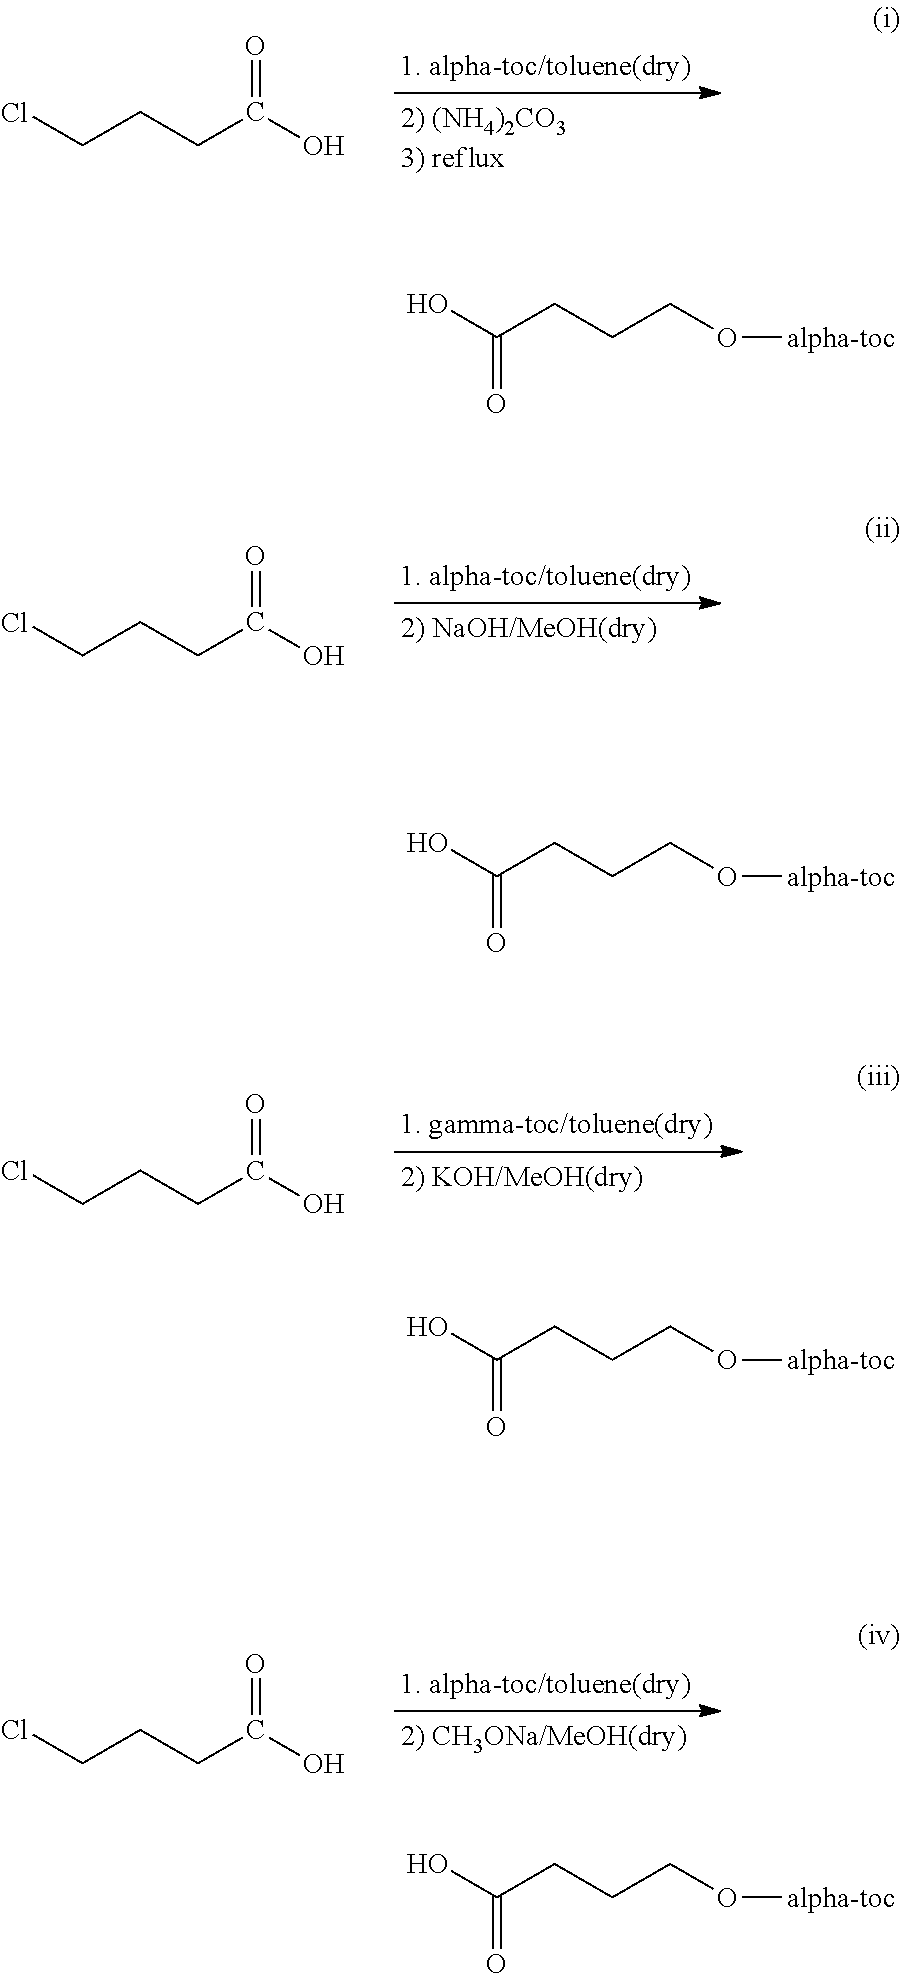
C(CCC(O)=O)Cl.C(CCC(O)=O)Cl.C(CCC(O)=O)Cl.C(CCC(O)=O)Cl.C(CCC(O)=O)O[alpha-toc].C(CCC(O)=O)O[alpha-toc].C(CCC(O)=O)O[alpha-toc].C(CCC(O)=O)O[alpha-toc]
